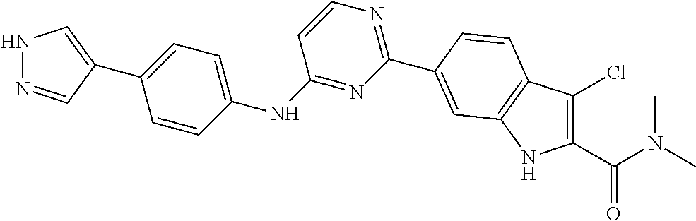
C1(C(N(C)C)=O)=C(Cl)C2=C(N1)C=C(C1=NC=CC(NC3=CC=C(C4=CNN=C4)C=C3)=N1)C=C2
